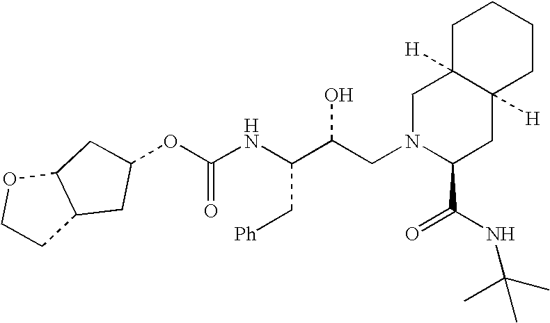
O(C(NC(C(CN1C(C(=O)NC(C)(C)C)CC2([H])C([H])(C1)CCCC2)O)C[Ph])=O)C1CC2C(OCC2)C1
